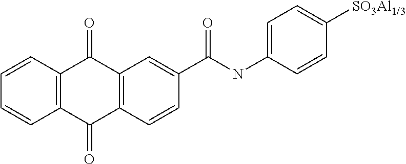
C12=C(C=CC=C1)C(=O)C1=C(C2=O)C=CC(C(NC2=CC=C([SO3Al1/3])C=C2)=O)=C1
